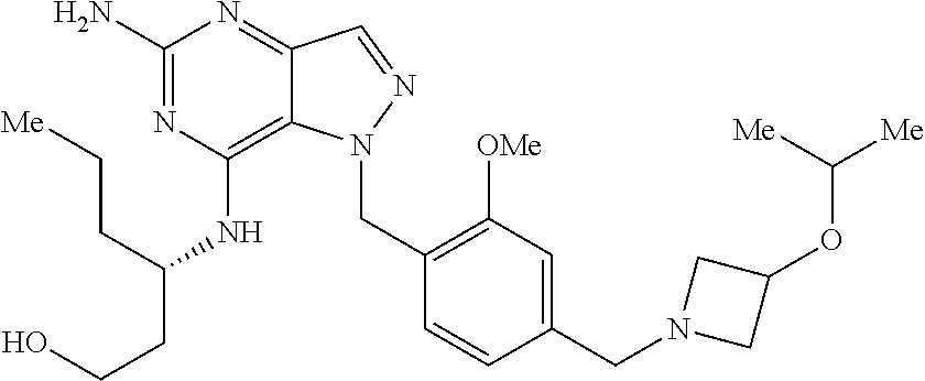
C1(N)=NC(NC(CCO)CC[Me])=C2C(=N1)C=NN2CC1=C([OMe])C=C(CN2CC(OC([Me])[Me])C2)C=C1
